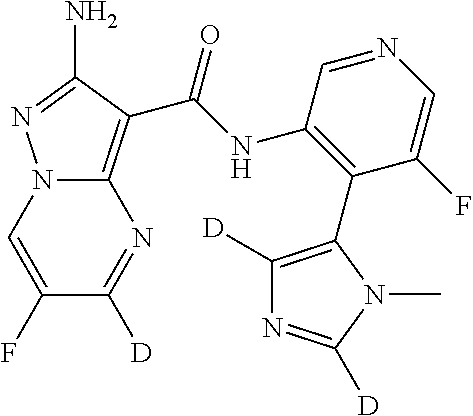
C12=C(C(NC3=C(C4=C([D])N=C([D])N4C)C(F)=CN=C3)=O)C(N)=NN1C=C(F)C([D])=N2
